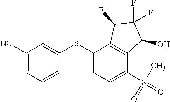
C1(SC2=CC([NC])=CC=C2)=CC=C(S(=O)(=O)C)C2=C1C(F)C(F)(F)C2O
